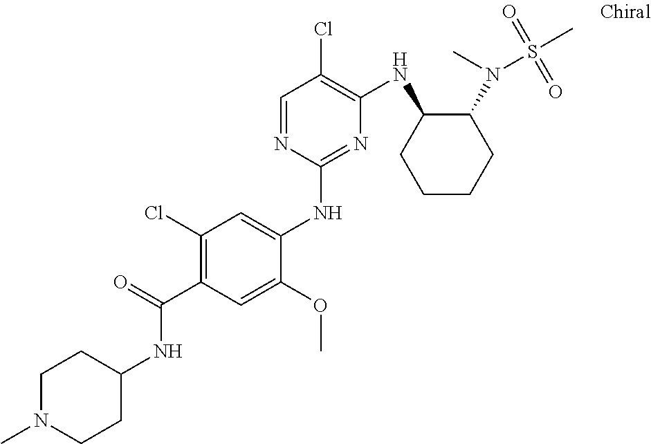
C1(NC2=CC(Cl)=C(C(=O)NC3CCN(C)CC3)C=C2OC)=NC(NC2CCCCC2N(S(=O)(C)=O)C)=C(Cl)C=N1
